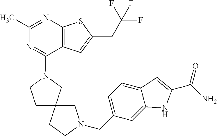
C1(N2CC3(CC2)CN(CC2=CC=C4C(=C2)NC(C(N)=O)=C4)CC3)=NC(C)=NC2=C1C=C(CC(F)(F)F)S2
